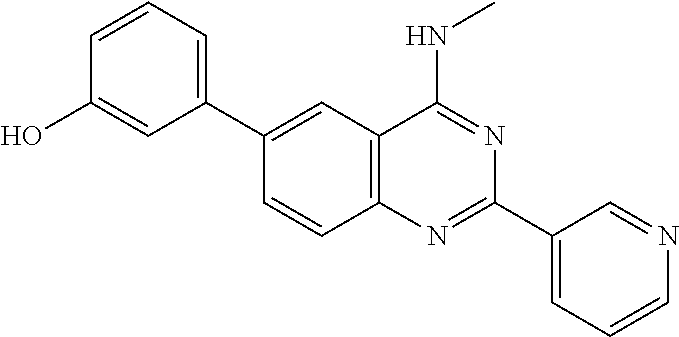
C1(C2=CC3=C(C=C2)N=C(C2=CC=CN=C2)N=C3NC)=CC=CC(O)=C1
